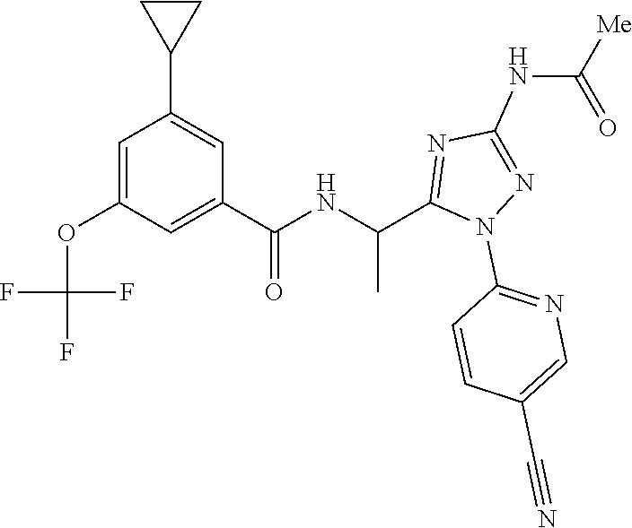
C1=C(OC(F)(F)F)C=C(C(=O)NC(C)C2=NC(NC(=O)[Me])=NN2C2=NC=C(C#N)C=C2)C=C1C1CC1
